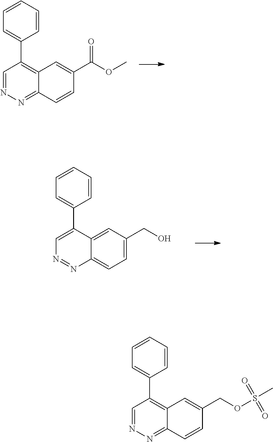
C12=NN=CC(C3=CC=CC=C3)=C1C=C(C(OC)=O)C=C2.C12=CC=C(CO)C=C1C(C1=CC=CC=C1)=CN=N2.C12=NN=CC(C3=CC=CC=C3)=C1C=C(COS(=O)(=O)C)C=C2
